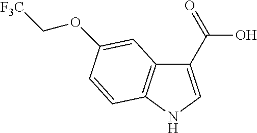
C1(C(O)=O)=CNC2=C1C=C(OC[F3C])C=C2
